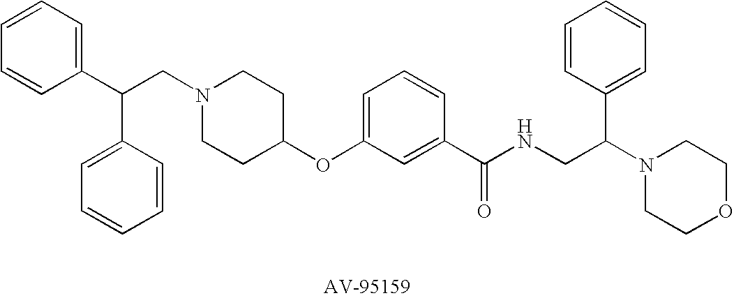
C1=CC=C(C(CN2CCC(OC3=CC=CC(C(NCC(N4CCOCC4)C4=CC=CC=C4)=O)=C3)CC2)C2=CC=CC=C2)C=C1
